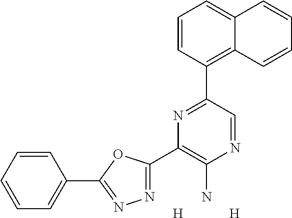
N1=C(C2=C(N)N=CC(C3=C4C(=CC=C3)C=CC=C4)=N2)OC(C2=CC=CC=C2)=N1.[H].[H]
